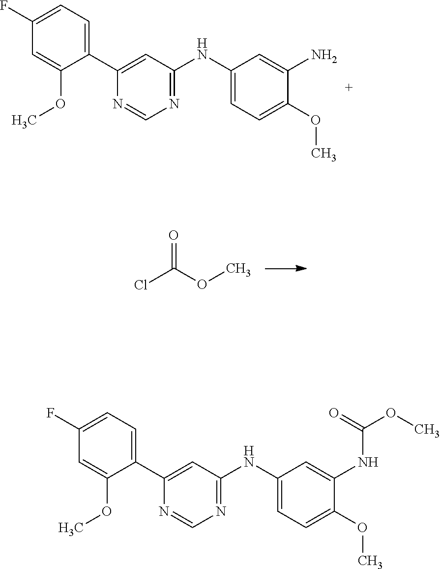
C1(C2=CC(NC3=CC=C(OC)C(N)=C3)=NC=N2)=CC=C(F)C=C1OC.ClC(OC)=O.C1(C2=CC(NC3=CC=C(OC)C(NC(=O)OC)=C3)=NC=N2)=CC=C(F)C=C1OC
